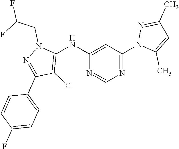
N1=C(N2C(C)=CC(C)=N2)C=C(NC2=C(Cl)C(C3=CC=C(F)C=C3)=NN2CC(F)F)N=C1
